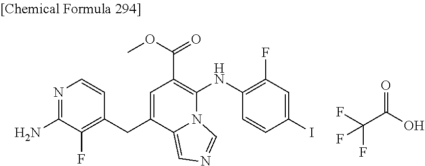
C1=NC=C2N1C(NC1=C(F)C=C(I)C=C1)=C(C(OC)=O)C=C2CC1=C(F)C(N)=NC=C1.FC(F)(F)C(=O)O
